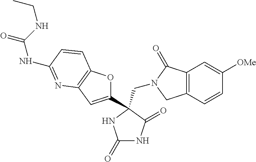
C(N1CC2=C(C1=O)C=C([OMe])C=C2)C1(C2=CC3=C(O2)C=CC(NC(NCC)=O)=N3)C(=O)NC(=O)N1
